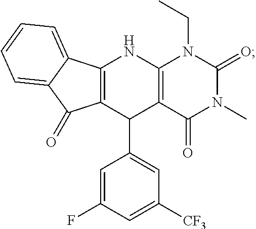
C12=C(C(C3=CC([CF3])=CC(F)=C3)C3=C(N1)N(CC)C(=O)N(C)C3=O)C(=O)C1=CC=CC=C21
